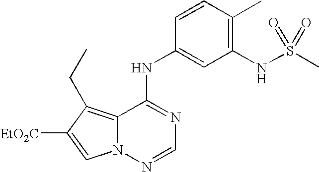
C12=C(CC)C([EtO2C])=CN1N=CN=C2NC1=CC(NS(C)(=O)=O)=C(C)C=C1
